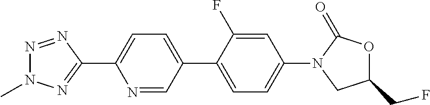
N1(C)N=NC(C2=CC=C(C3=CC=C(N4CC(CF)OC4=O)C=C3F)C=N2)=N1
